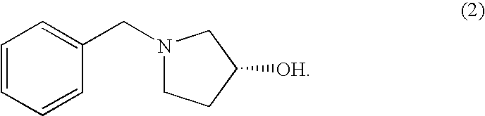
C1=CC=CC(CN2CCC([OH])C2)=C1
